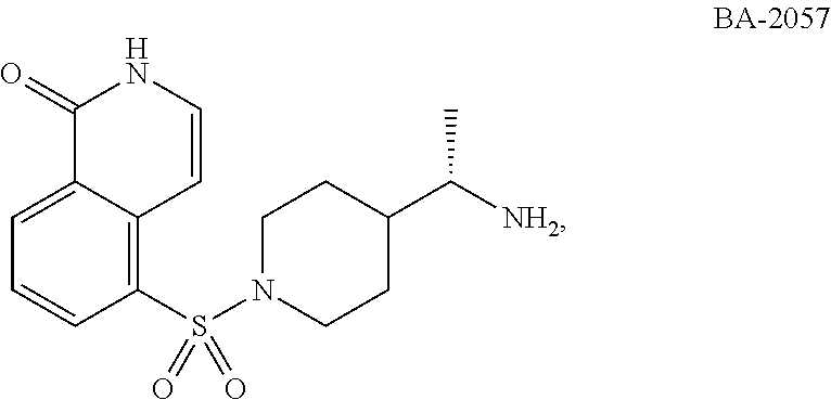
C1=C2C(=C(S(N3CCC(C([NH2])C)CC3)(=O)=O)C=C1)C=CNC2=O
